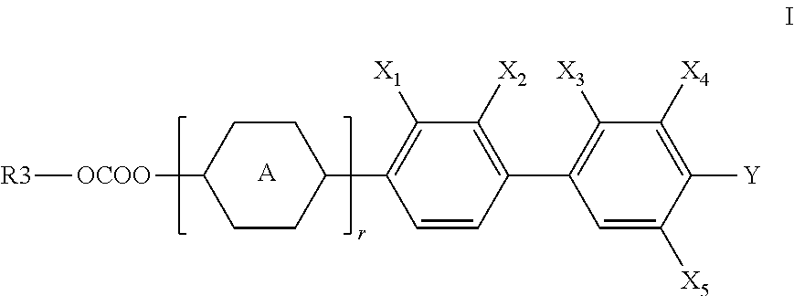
C1CC([OCOO][R3])CCC1C1=C([X1])C([X2])=C(C2=C([X3])C([X4])=C([Y])C([X5])=C2)C=C1.[A]
